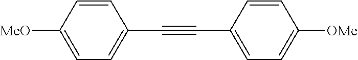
C1=C([MeO])C=CC(C#CC2=CC=C([OMe])C=C2)=C1
